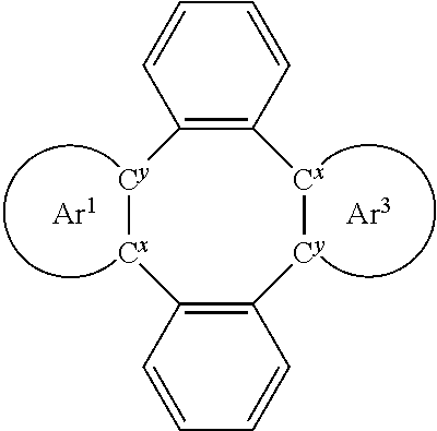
[Cy]1[Cx]C2=C([Cy][Cx]C3=C1C=CC=C3)C=CC=C2
